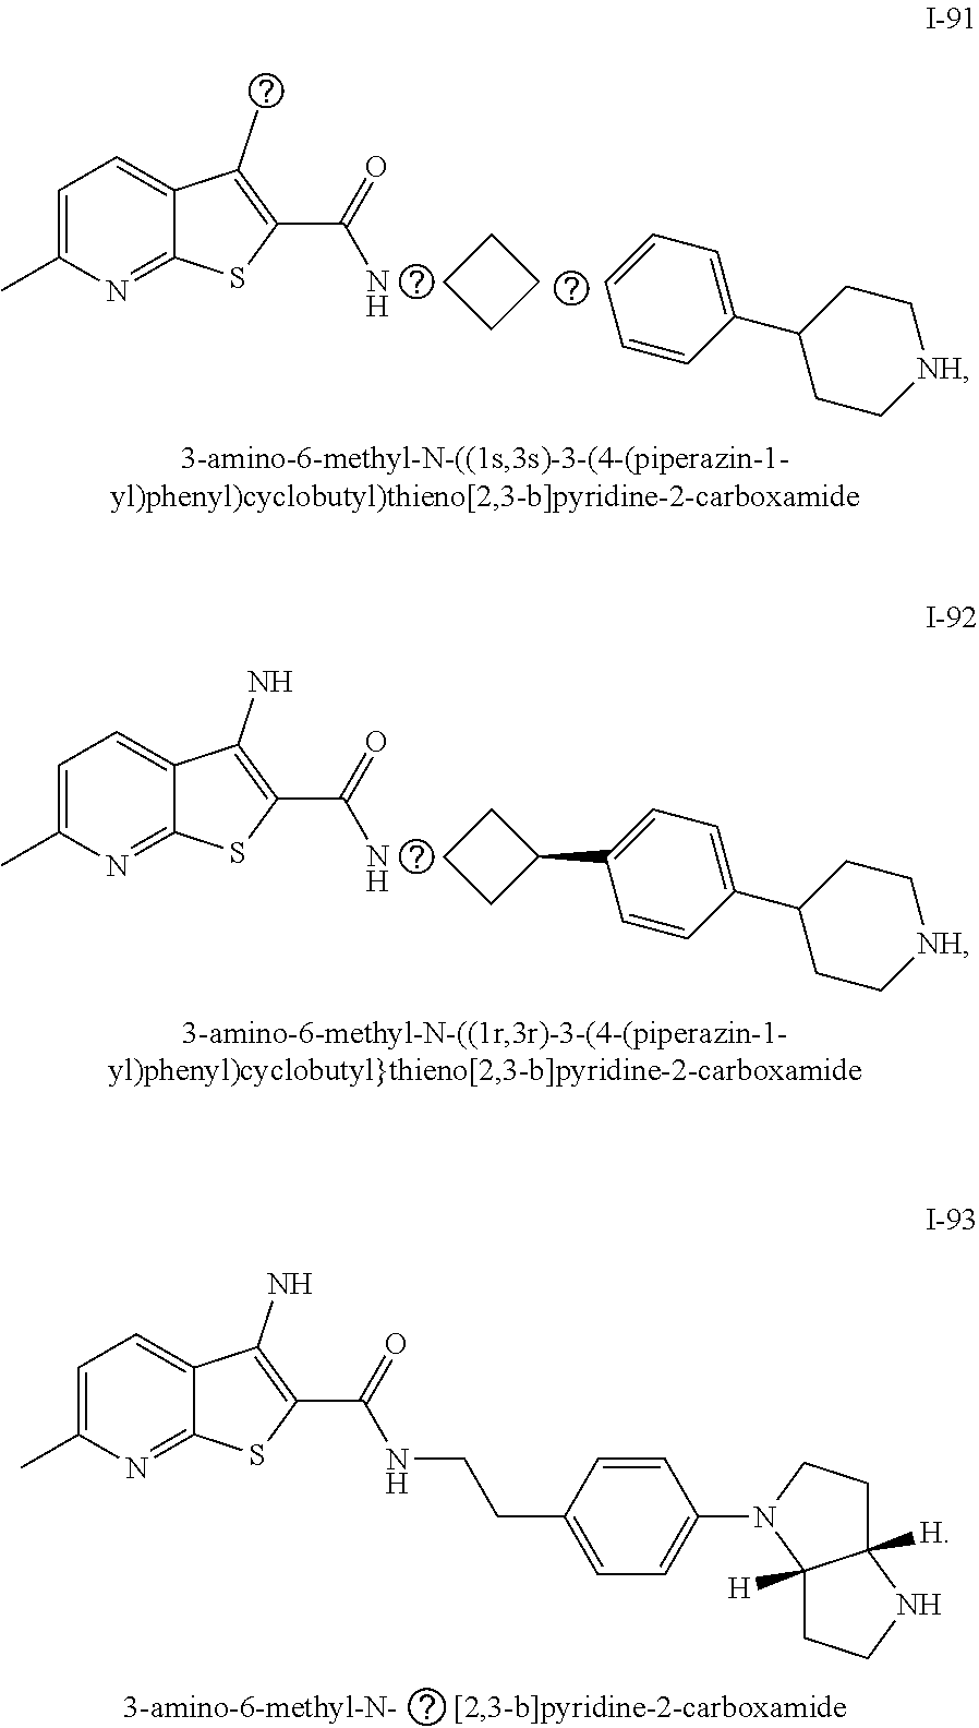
C1=C(C)N=C2C(=C1)C(C)=C(C(=O)N)S2.C1CCC1.C1=CC=C(C2CC[NH]CC2)C=C1.C1=C(C)N=C2C(=C1)C(N)=C(C(=O)N)S2.C1CC(C2=CC=C(C3CC[NH]CC3)C=C2)C1.C1=C(C)N=C2C(=C1)C(N)=C(C(=O)NCCC1=CC=C(N3C4([H])C([H])(CC3)NCC4)C=C1)S2
